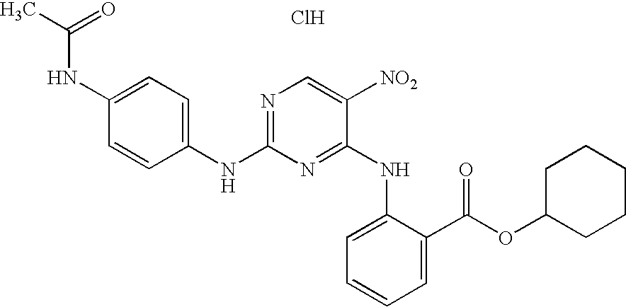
O=C(C)NC1=CC=C(NC2=NC=C([NO2])C(NC3=CC=CC=C3C(OC3CCCCC3)=O)=N2)C=C1.Cl
